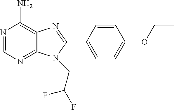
N1=CN=C2C(=C1N)N=C(C1=CC=C(OCC)C=C1)N2CC(F)F
